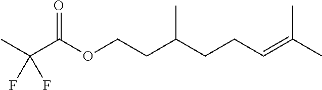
CC(=CCCC(CCOC(C(C)(F)F)=O)C)C
